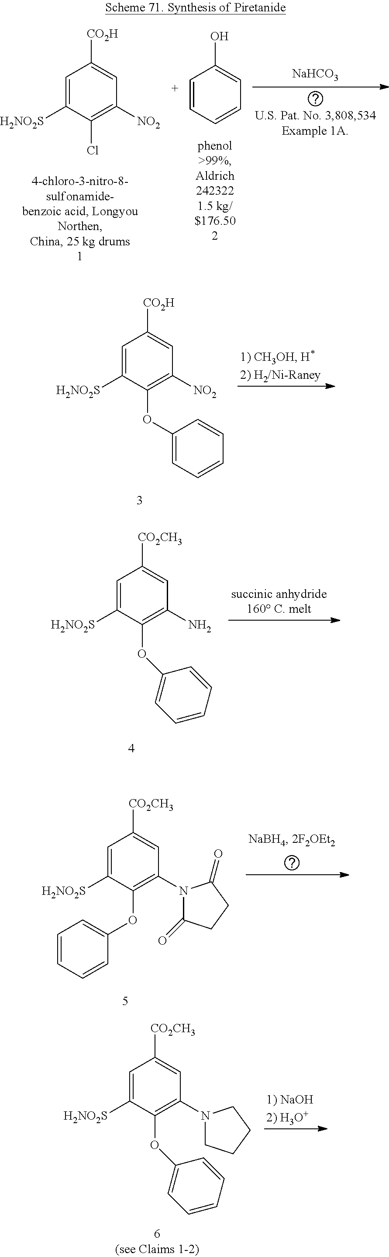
C1=C([H2NO2S])C(OC2=CC=CC=C2)=C([NO2])C=C1[CO2H].C1=C([H2NO2S])C(OC2=CC=CC=C2)=C(N2C(=O)CCC2=O)C=C1[CO2CH3].C1=C([H2NO2S])C(OC2=CC=CC=C2)=C(N2CCCC2)C=C1[CO2CH3].C1=C([H2NO2S])C(Cl)=C([NO2])C=C1[CO2H].C1=CC=CC=C1O.[NaHCO3].C1=C([H2NO2S])C(OC2=CC=CC=C2)=C(N)C=C1[CO2CH3]
